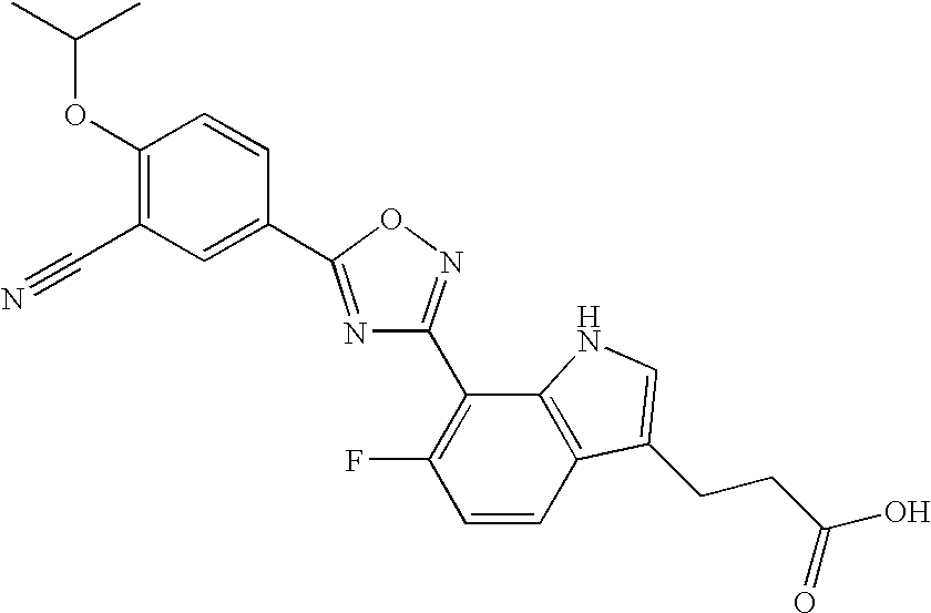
C1(OC(C)C)=C(C#N)C=C(C2=NC(C3=C(F)C=CC4=C3NC=C4CCC(O)=O)=NO2)C=C1
